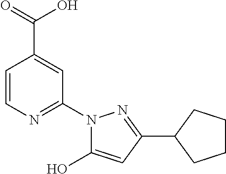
C1=CN=C(N2C(O)=CC(C3CCCC3)=N2)C=C1C(=O)O
